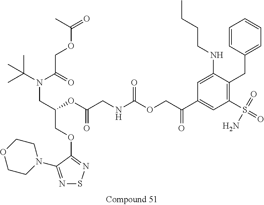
C(OCC(N(C(C)(C)C)CC(COC1=NSN=C1N1CCOCC1)OC(CNC(OCC(C1=CC(S(=O)(=O)N)=C(CC2=CC=CC=C2)C(NCCCC)=C1)=O)=O)=O)=O)(C)=O
